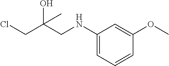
ClCC(CNC1=CC=CC(OC)=C1)(O)C
